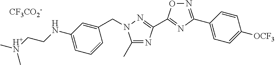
[CF3CO2-].C(C1=CC(NCC[H+N](C)C)=CC=C1)N1C(C)=NC(C2=NC(C3=CC=C([OCF3])C=C3)=NO2)=N1
